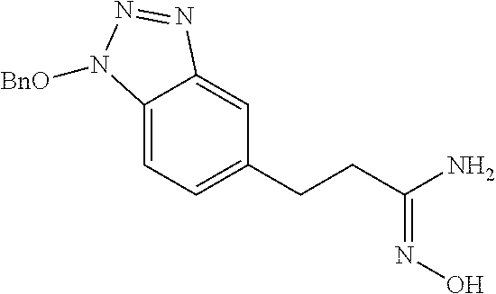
C12=CC=C(CCC(N)=NO)C=C1N=NN2[BnO]
